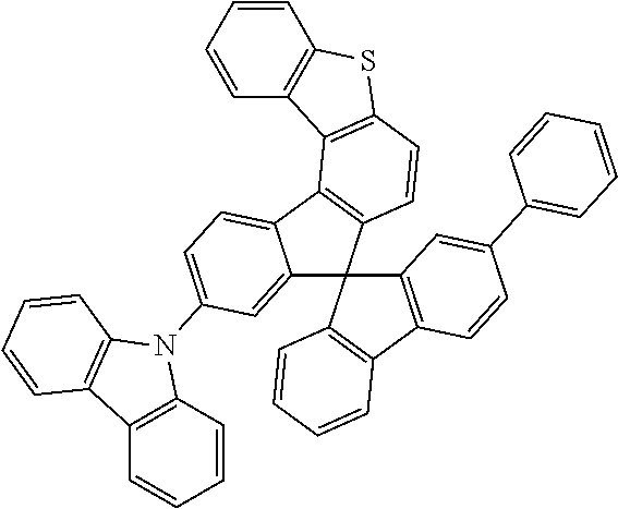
C12=CC(N3C4=C(C=CC=C4)C4=C3C=CC=C4)=CC=C1C1=C(C23C2=C(C4=C3C=C(C3=CC=CC=C3)C=C4)C=CC=C2)C=CC2=C1C1=C(S2)C=CC=C1
